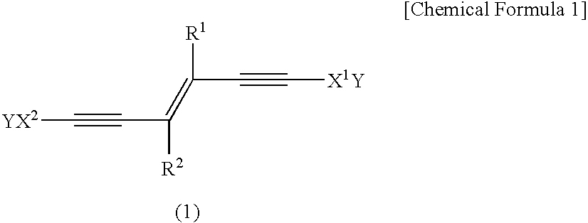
[YX2]C#CC([R2])=C([R1])C#C[X1Y]
